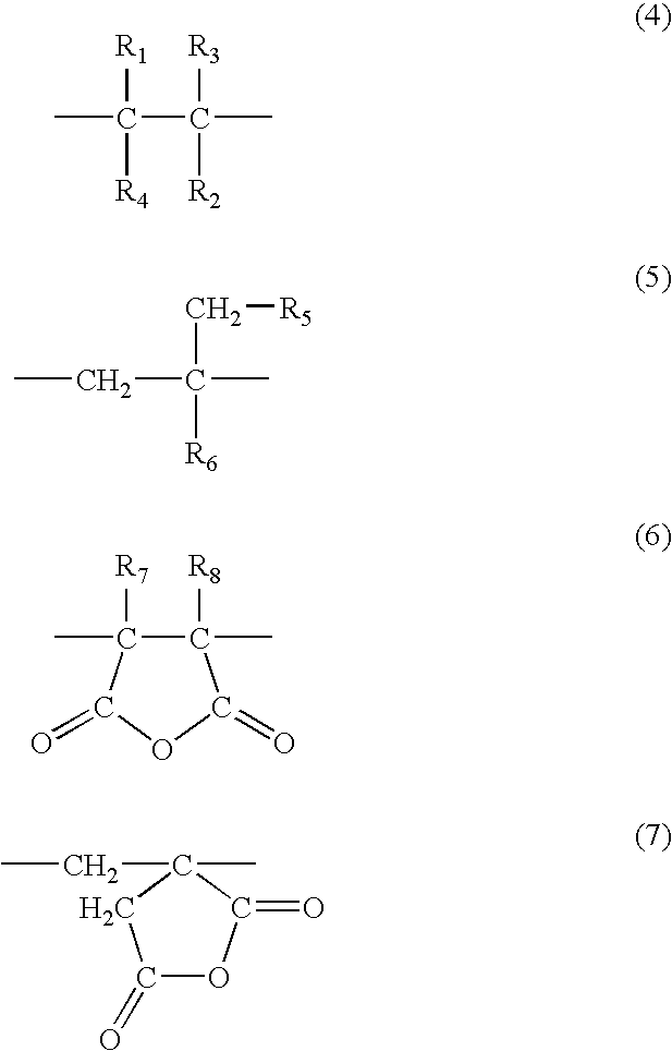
[R1]C([R4])(C([R3])([R2])C)C.C(C([R6])(CC)C)[R5].C1([R8])(C)C([R7])(C)C(=O)OC1=O.C1(=O)OC(=O)C(CC)(C)C1
